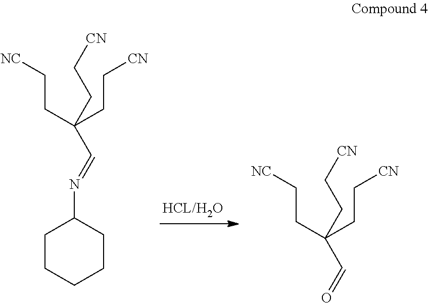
C(CC[NC])(CC[CN])(CC[CN])C=NC1CCCCC1.C(CC[NC])(CC[CN])(CC[CN])C=O
